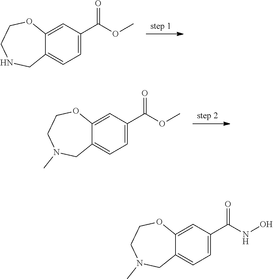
C12=CC(C(OC)=O)=CC=C1CNCCO2.C12=CC(C(OC)=O)=CC=C1CN(C)CCO2.C12=CC(C(NO)=O)=CC=C1CN(C)CCO2
